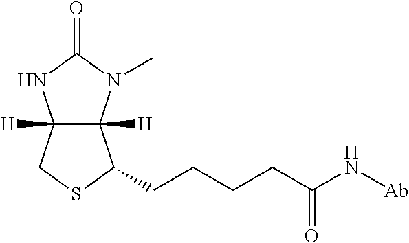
C12([H])C([H])(N(C)C(=O)N1)C(CCCCC(N[Ab])=O)SC2
